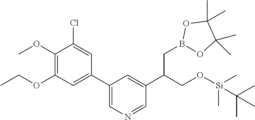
C1(OC)=C(OCC)C=C(C2=CN=CC(C(CO[Si](C)(C)C(C)(C)C)CB3OC(C)(C)C(C)(C)O3)=C2)C=C1Cl
